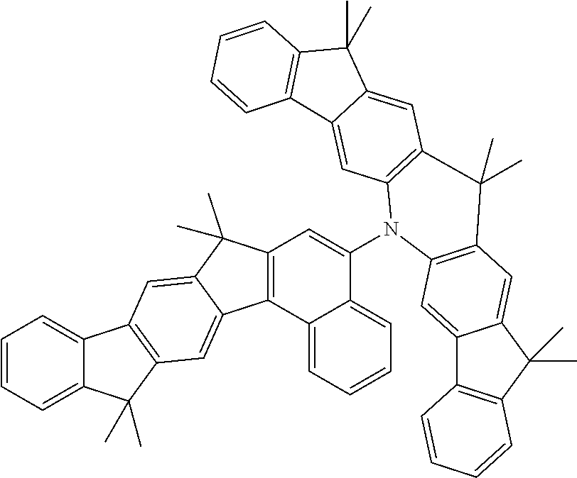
C12=CC=CC=C1C(C)(C)C1=C2C=C2C(C)(C)C3=C(C2=C1)C1=CC=CC=C1C(N1C2=C(C=C4C(=C2)C2=C(C4(C)C)C=CC=C2)C(C)(C)C2=C1C=C1C4=C(C(C)(C)C1=C2)C=CC=C4)=C3
